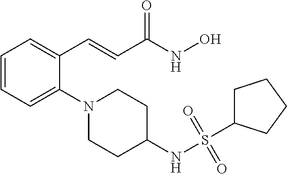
C1=CC=C(N2CCC(NS(C3CCCC3)(=O)=O)CC2)C(C=CC(NO)=O)=C1
